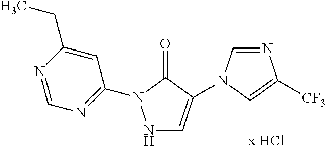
N1C=C(N2C=NC([CF3])=C2)C(=O)N1C1=NC=NC(CC)=C1
